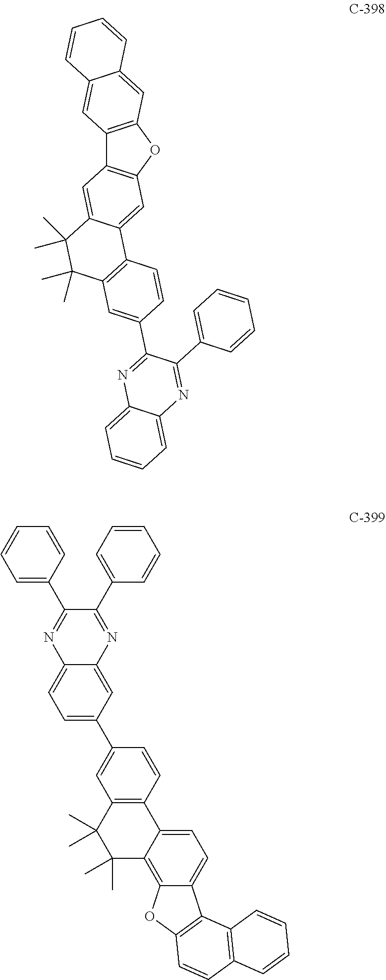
C12=C(OC3=C1C=C1C(=C3)C3=C(C(C)(C)C1(C)C)C=C(C1=NC4=CC=CC=C4N=C1C1=CC=CC=C1)C=C3)C=C1C(=C2)C=CC=C1.C1=C2C(=C3C(=C1)C1=C(O3)C=CC3=C1C=CC=C3)C(C)(C)C(C)(C)C1=C2C=CC(C2=CC=C3C(=C2)N=C(C2=CC=CC=C2)C(C2=CC=CC=C2)=N3)=C1
